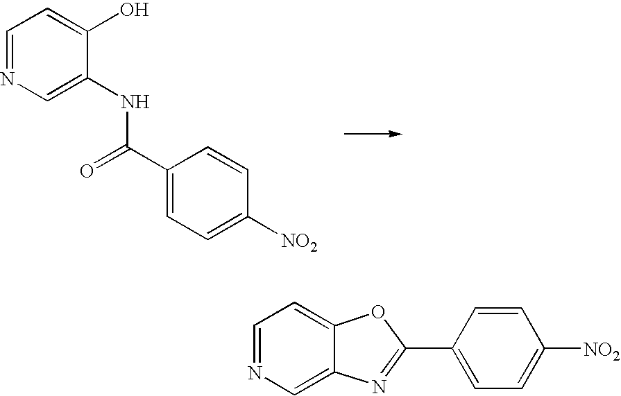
C1=NC=C(NC(C2=CC=C([NO2])C=C2)=O)C(O)=C1.C1=NC=C2C(=C1)OC(C1=CC=C([NO2])C=C1)=N2
